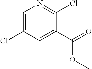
C1=C(Cl)C=C(C(OC)=O)C(Cl)=N1
